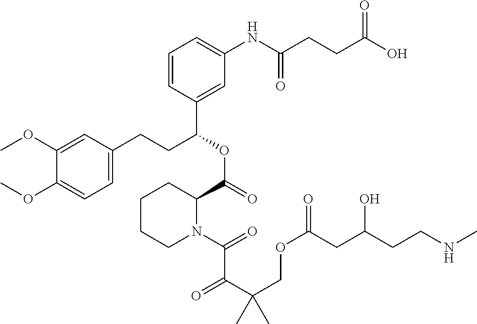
C1(OC)=CC(CCC(OC(=O)C2CCCCN2C(=O)C(C(COC(=O)CC(CCNC)O)(C)C)=O)C2=CC(NC(CCC(O)=O)=O)=CC=C2)=CC=C1OC
